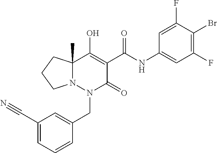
C1(C#N)=CC=CC(CN2C(=O)C(C(=O)NC3=CC(F)=C(Br)C(F)=C3)=C(O)C3(C)N2CCC3)=C1
